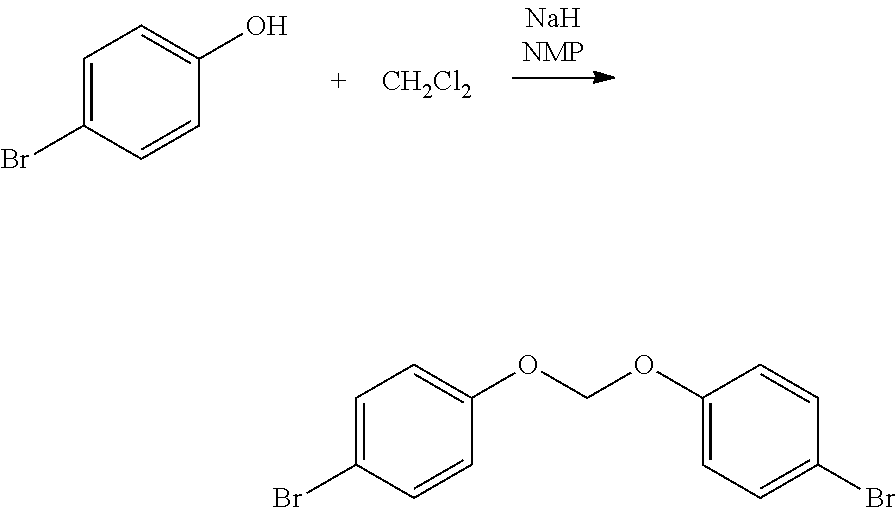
C1=C(Br)C=CC(O)=C1.[CH2Cl2].C1=C(Br)C=CC(OCOC2=CC=C(Br)C=C2)=C1
